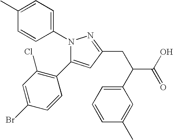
N1(C2=CC=C(C)C=C2)C(C2=C(Cl)C=C(Br)C=C2)=CC(CC(C(O)=O)C2=CC=CC(C)=C2)=N1
